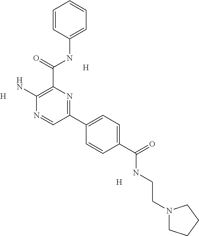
[H].C1(C(NC2=CC=CC=C2)=O)=C(N)N=CC(C2=CC=C(C(=O)NCCN3CCCC3)C=C2)=N1.[H].[H]
